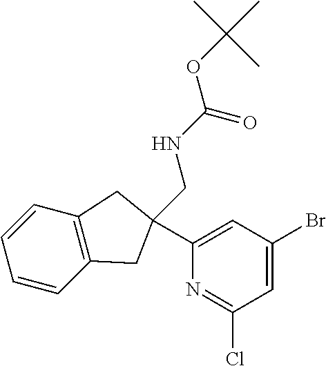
C1=CC2=C(C=C1)CC(C1=CC(Br)=CC(Cl)=N1)(CNC(OC(C)(C)C)=O)C2
